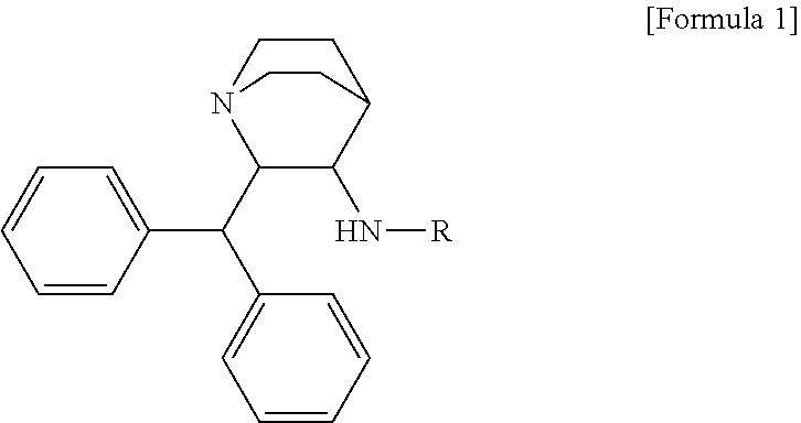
C1=CC=CC(C(C2C(N[R])C3CCN2CC3)C2=CC=CC=C2)=C1
